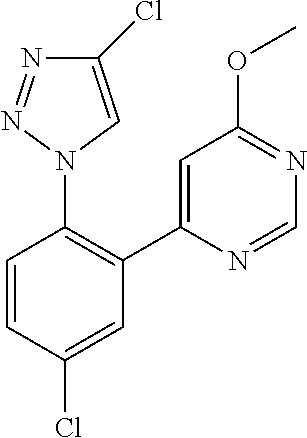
C1=C(C2=C(N3C=C(Cl)N=N3)C=CC(Cl)=C2)N=CN=C1OC
